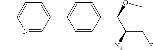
C1(C(C(CF)[N3])OC)=CC=C(C2=CC=C(C)N=C2)C=C1
